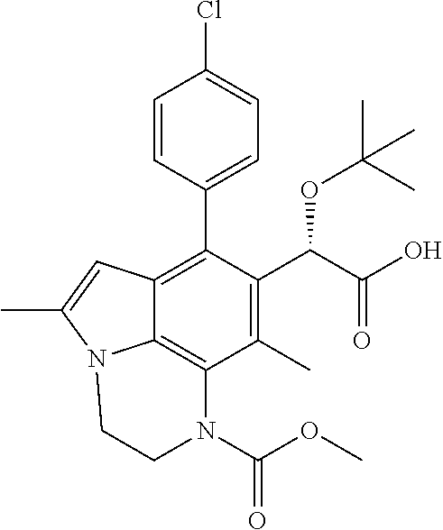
C1=CC(C2=C3C4=C(C(C)=C2C(C(=O)O)OC(C)(C)C)N(C(=O)OC)CCN4C(C)=C3)=CC=C1Cl
